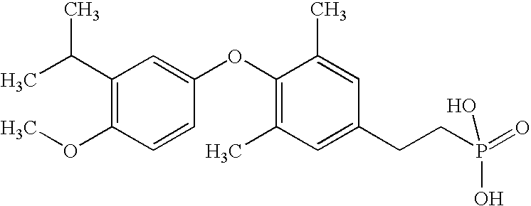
C1(C(C)C)=C(OC)C=CC(OC2=C(C)C=C(CCP(=O)(O)O)C=C2C)=C1
